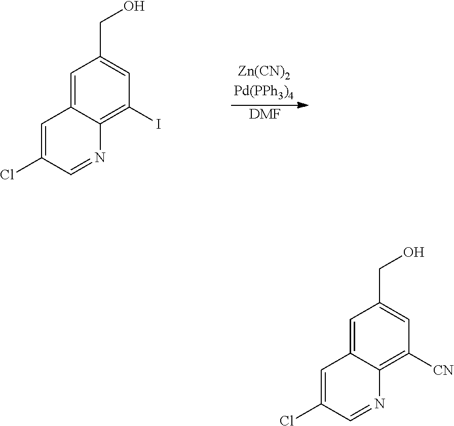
C12=CC(CO)=CC([CN])=C1N=CC(Cl)=C2.C12=CC(CO)=CC(I)=C1N=CC(Cl)=C2.[DMF]
